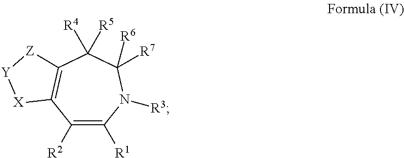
C1([R2])=C([R1])N([R3])C([R6])([R7])C([R5])([R4])C2=C1[X][Y][Z]2
